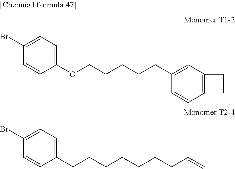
C1(Br)=CC=C(OCCCCCC2=CC3=C(C=C2)CC3)C=C1.C1(Br)=CC=C(CCCCCCCC=C)C=C1
